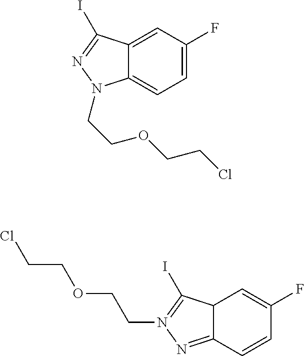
C12=CC(F)=CC=C1N(CCOCCCl)N=C2I.C12C(=NN(CCOCCCl)=C1I)C=CC(F)=C2
